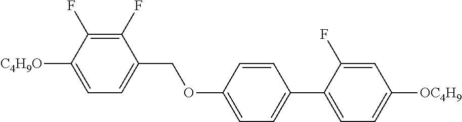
C1(F)=C(F)C([C4H9O])=CC=C1COC1=CC=C(C2=CC=C([OC4H9])C=C2F)C=C1
